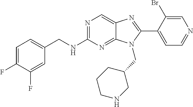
C1=C(F)C(F)=CC(CNC2=NC=C3C(=N2)N(CC2CCCNC2)C(C2=CC=NC=C2Br)=N3)=C1
